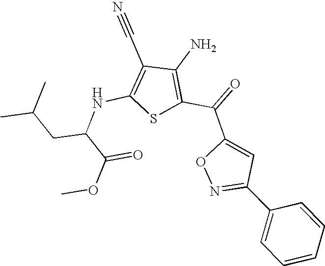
C1(N)=C(C(=O)C2=CC(C3=CC=CC=C3)=NO2)SC(NC(CC(C)C)C(=O)OC)=C1C#N
